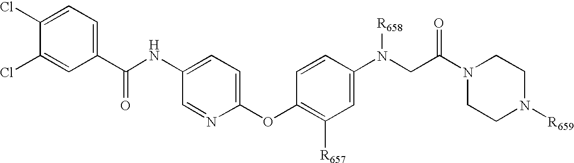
C1(C(NC2=CC=C(OC3=C([R657])C=C(N(CC(N4CCN([R659])CC4)=O)[R658])C=C3)N=C2)=O)=CC=C(Cl)C(Cl)=C1
